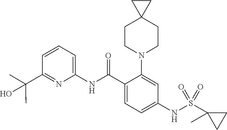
C1(C(C)(C)O)=NC(NC(C2=CC=C(NS(C3(C)CC3)(=O)=O)C=C2N2CCC3(CC2)CC3)=O)=CC=C1
